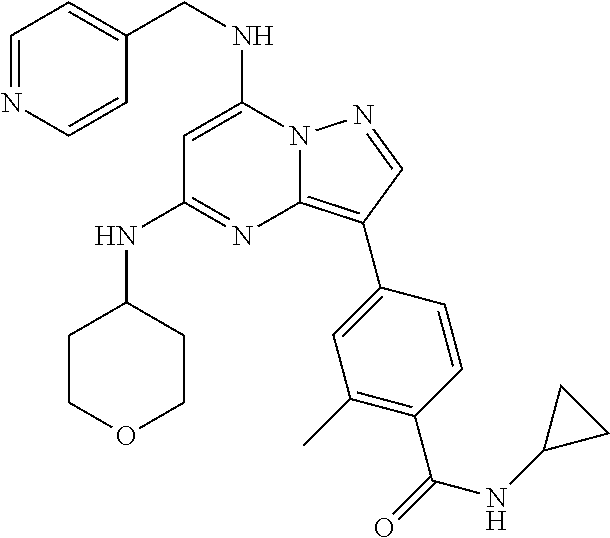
C1=NC=CC(CNC2=CC(NC3CCOCC3)=NC3=C(C4=CC(C)=C(C(=O)NC5CC5)C=C4)C=NN23)=C1
